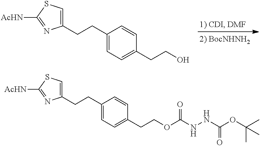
C1(CCC2=CC=C(CCOC(NNC(OC(C)(C)C)=O)=O)C=C2)=CSC([AcHN])=N1.C1(CCC2=CC=C(CCO)C=C2)=CSC([AcHN])=N1
